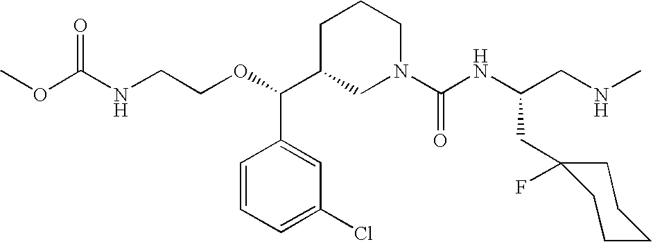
O(C(C1CN(C(NC(CNC)CC2(F)CCCCC2)=O)CCC1)C1=CC(Cl)=CC=C1)CCNC(OC)=O
